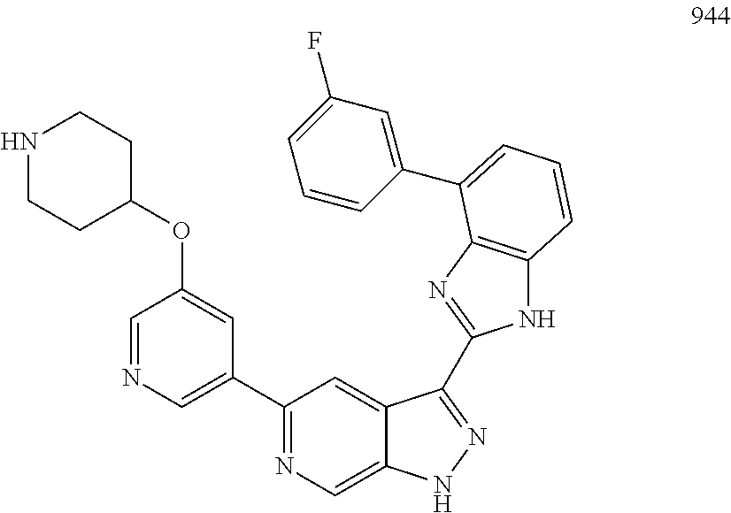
C1=NC=C(C2=NC=C3C(=C2)C(C2=NC4=C(N2)C=CC=C4C2=CC(F)=CC=C2)=NN3)C=C1OC1CCNCC1
